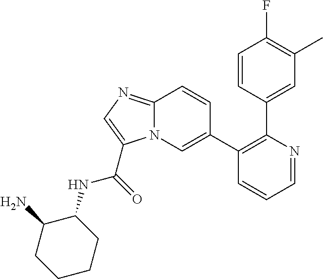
C1=NC(C2=CC(C)=C(F)C=C2)=C(C2=CN3C(=NC=C3C(=O)NC3C(N)CCCC3)C=C2)C=C1
